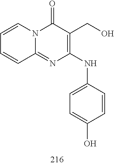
C1=CC=CC2=NC(NC3=CC=C(O)C=C3)=C(CO)C(=O)N12
